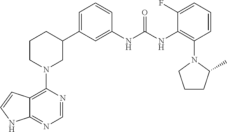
C12=C(N3CC(C4=CC=CC(NC(NC5=C(N6CCCC6C)C=CC=C5F)=O)=C4)CCC3)N=CN=C1NC=C2
